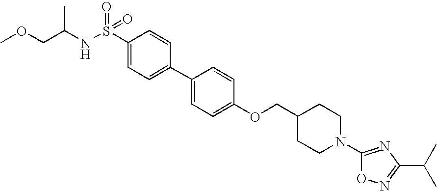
S(C1=CC=C(C2=CC=C(OCC3CCN(C4=NC(C(C)C)=NO4)CC3)C=C2)C=C1)(NC(COC)C)(=O)=O
